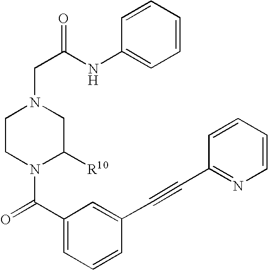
C1CN(C(=O)C2=CC=CC(C#CC3=NC=CC=C3)=C2)C([R10])CN1CC(=O)NC1=CC=CC=C1
